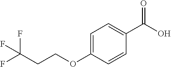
FC(CCOC1=CC=C(C(O)=O)C=C1)(F)F
